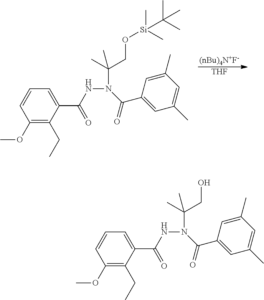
[(nBu)4N+F-].[THF].C1(OC)=C(CC)C(C(NN(C(CO[Si](C)(C)C(C)(C)C)(C)C)C(C2=CC(C)=CC(C)=C2)=O)=O)=CC=C1.C1(OC)=C(CC)C(C(NN(C(CO)(C)C)C(C2=CC(C)=CC(C)=C2)=O)=O)=CC=C1
